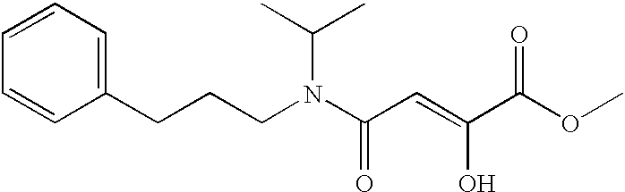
C1=CC=C(CCCN(C(C=C(C(OC)=O)O)=O)C(C)C)C=C1
